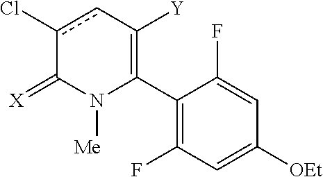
C1(C2=C([Y])cc(Cl)C(=[X])N2[Me])=C(F)C=C([OEt])C=C1F
